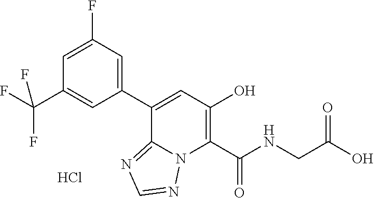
C1(C2=CC(O)=C(C(NCC(O)=O)=O)N3C2=NC=N3)=CC(F)=CC(C(F)(F)F)=C1.Cl
